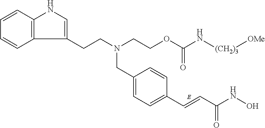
C12=C(C=CC=C1)NC=C2CCN(CCOC(N[(CH2)3][OMe])=O)CC1=CC=C(C=CC(NO)=O)C=C1
